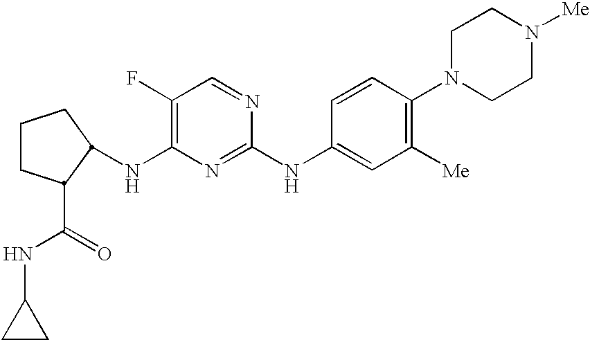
C1CC(C(=O)NC2CC2)C(NC2=C(F)C=NC(NC3=CC([Me])=C(N4CCN([Me])CC4)C=C3)=N2)C1
